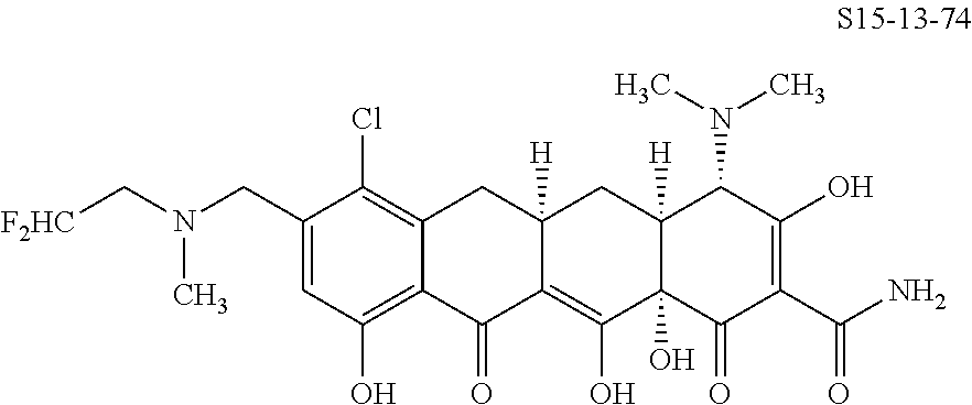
N(CC1=CC(O)=C2C(=C1Cl)CC1([H])C(=C(O)C3(O)C([H])(C1)C(N(C)C)C(O)=C(C(N)=O)C3=O)C2=O)(C[F2HC])C
